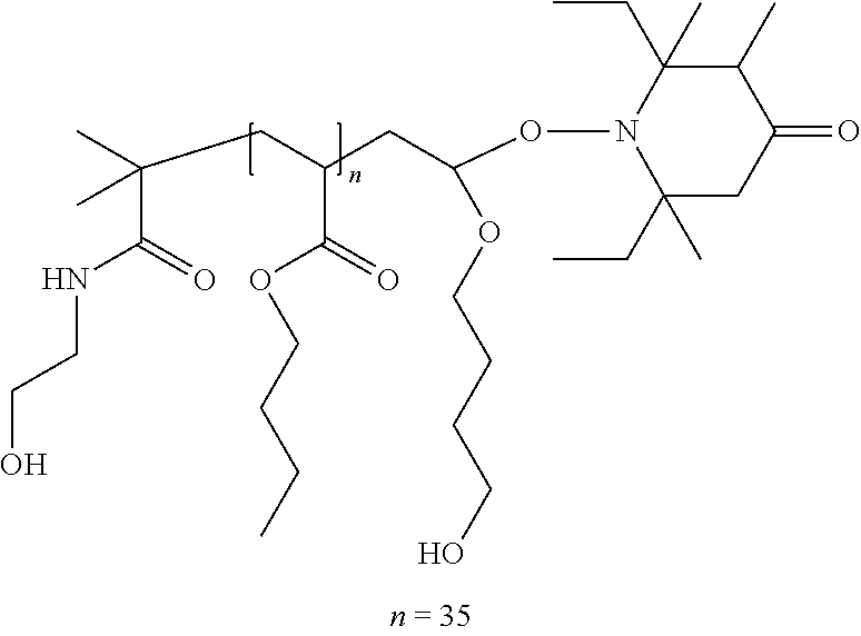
C(ON1C(C)(CC)CC(=O)C(C)C1(CC)C)(CC(CC(C)(C)C(=O)NCCO)C(=O)OCCCC)OCCCCO
